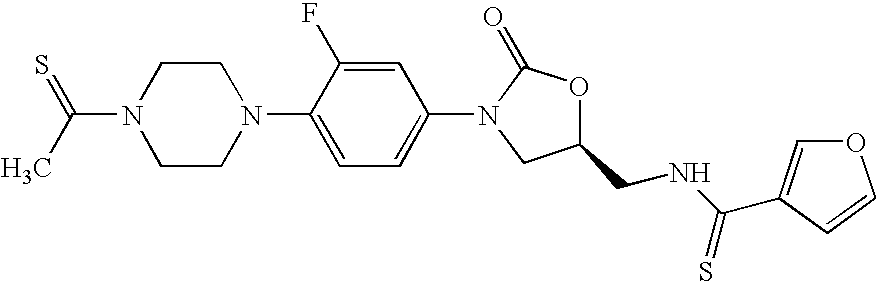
C1N(C2=CC=C(N3CC(CNC(=S)C4=COC=C4)OC3=O)C=C2F)CCN(C(C)=S)C1
